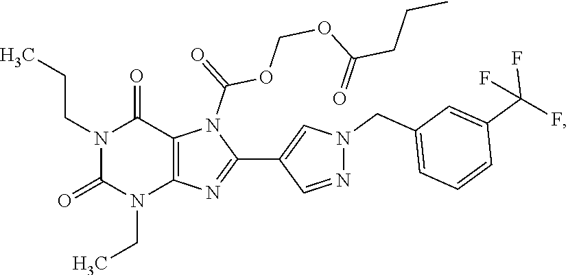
N1(CC)C(=O)N(CCC)C(=O)C2=C1N=C(C1=CN(CC3=CC=CC(C(F)(F)F)=C3)N=C1)N2C(OCOC(CCC)=O)=O
